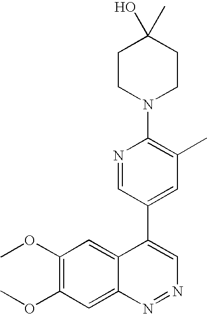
C1CN(C2=C(C)C=C(C3=CN=NC4=CC(OC)=C(OC)C=C34)C=N2)CCC1(O)C
